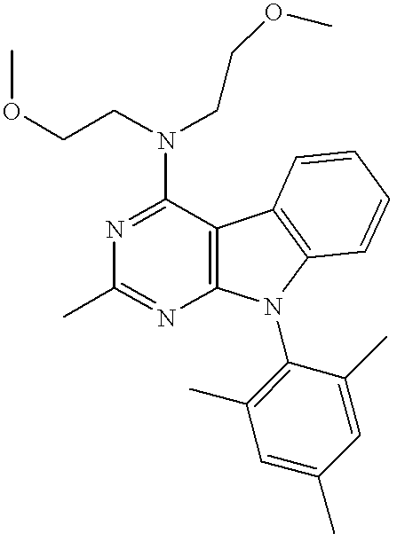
N1=C(N(CCOC)CCOC)C2=C(N=C1C)N(C1=C(C)C=C(C)C=C1C)C1=C2C=CC=C1
